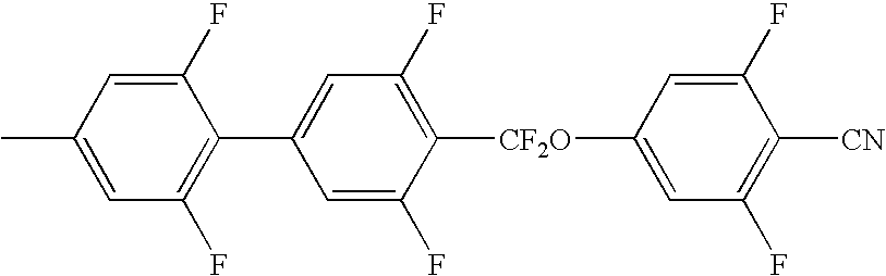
C1(F)=CC([CF2O]C2=C(F)C=C(C3=C(F)C=C(C)C=C3F)C=C2F)=CC(F)=C1[CN]
